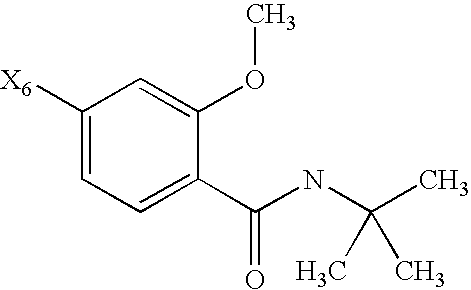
C1([X6])=CC=C(C(NC(C)(C)C)=O)C(OC)=C1
